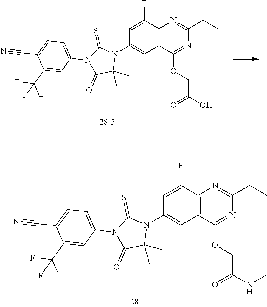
C12=C(C(F)=CC(N3C(=S)N(C4=CC=C(C#N)C(C(F)(F)F)=C4)C(=O)C3(C)C)=C1)N=C(CC)N=C2OCC(NC)=O.C12=C(C(F)=CC(N3C(=S)N(C4=CC=C(C#N)C(C(F)(F)F)=C4)C(=O)C3(C)C)=C1)N=C(CC)N=C2OCC(=O)O
